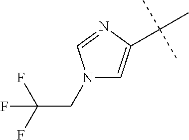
N1(CC(F)(F)F)C=C(C(C)(C)C)N=C1
